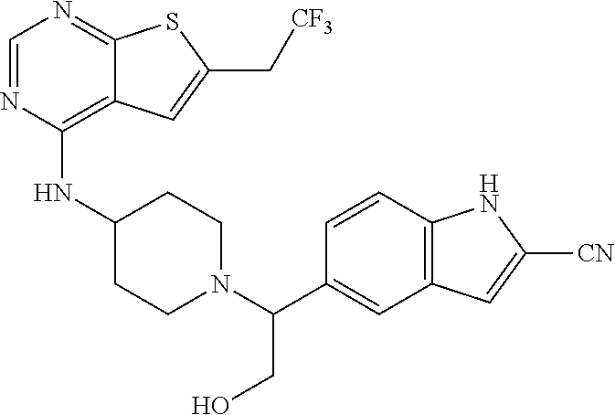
C1=NC(NC2CCN(C(C3=CC4=C(C=C3)NC([CN])=C4)CO)CC2)=C2C(=N1)SC(C[CF3])=C2
